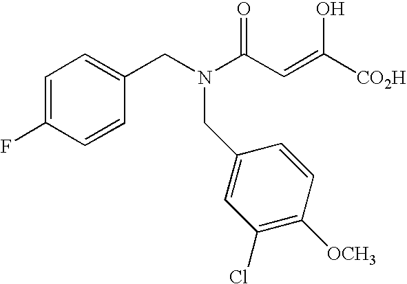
C1=C(F)C=CC(CN(C(C=C(O)[CO2H])=O)CC2=CC(Cl)=C([OCH3])C=C2)=C1
